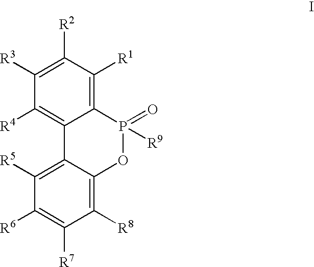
C1([R3])=C([R2])C([R1])=C2C(=C1[R4])C1=C([R5])C([R6])=C([R7])C([R8])=C1OP2(=O)[R9]
